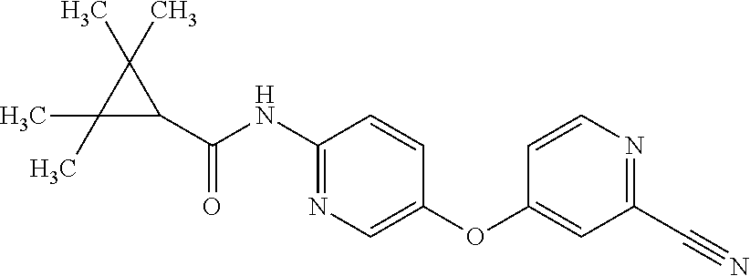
C1(NC(C2C(C)(C)C2(C)C)=O)=NC=C(OC2=CC(C#N)=NC=C2)C=C1
